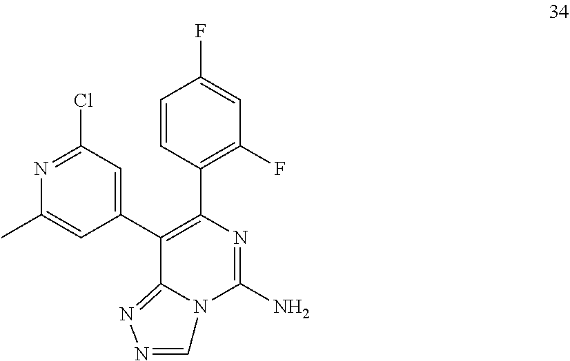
C1(F)=C(C2=C(C3=CC(Cl)=NC(C)=C3)C3=NN=CN3C(N)=N2)C=CC(F)=C1
